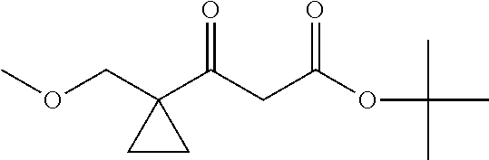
C1(C(CC(OC(C)(C)C)=O)=O)(COC)CC1
